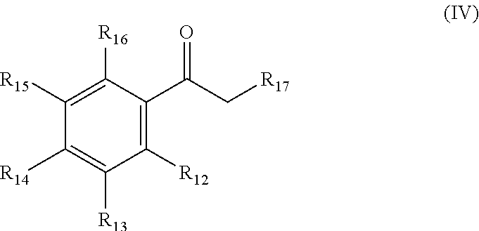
C1([R12])=C(C(C[R17])=O)C([R16])=C([R15])C([R14])=C1[R13]
